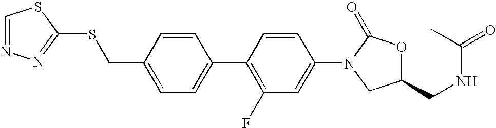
C1(CSC2=NN=CS2)=CC=C(C2=C(F)C=C(N3CC(CNC(=O)C)OC3=O)C=C2)C=C1
